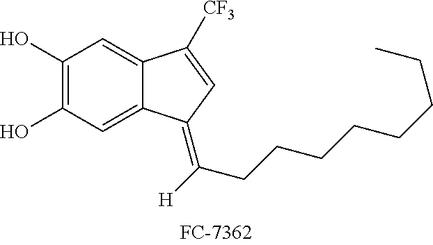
C1(O)=C(O)C=C2C(=C1)C([CF3])=CC2=C([H])CCCCCCCC
